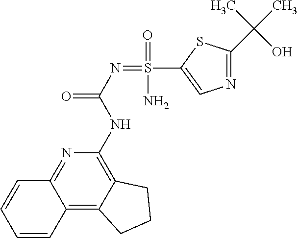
C1=CC=CC2=C3C(=C(NC(=O)N=S(N)(C4=CN=C(C(C)(C)O)S4)=O)N=C12)CCC3
